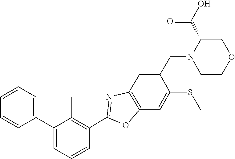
C12=C(OC(C3=C(C)C(C4=CC=CC=C4)=CC=C3)=N1)C=C(SC)C(CN1CCOCC1C(O)=O)=C2
